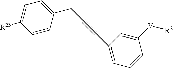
C1=C([R23])C=CC(CC#CC2=CC=CC([V][R2])=C2)=C1
